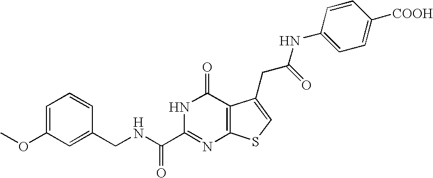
C1(CNC(C2=NC3=C(C(=O)N2)C(CC(NC2=CC=C([COOH])C=C2)=O)=CS3)=O)=CC(OC)=CC=C1
